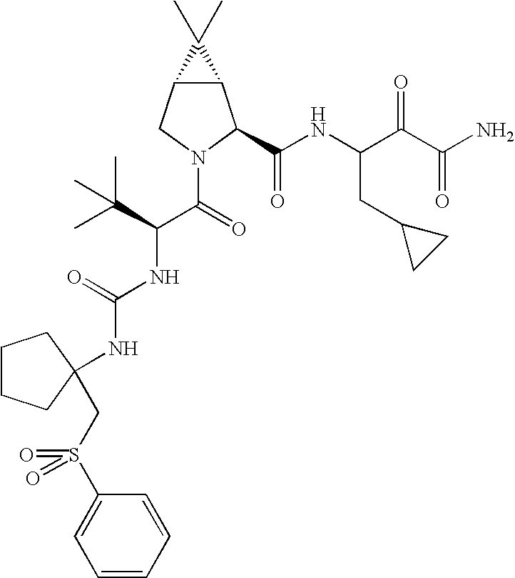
C12C(CN(C(C(NC(=O)NC3(CS(C4=CC=CC=C4)(=O)=O)CCCC3)C(C)(C)C)=O)C1C(NC(C(C(N)=O)=O)CC1CC1)=O)C2(C)C
